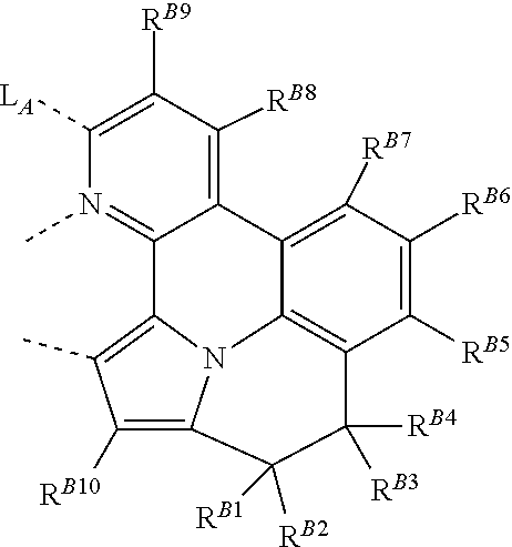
C1([LA])=C([RB9])C([RB8])=C2C(=N1C)C1=C(C)C([RB10])=C3N1C1=C(C([RB5])=C([RB6])C([RB7])=C21)C([RB4])([RB3])C3([RB2])[RB1]
